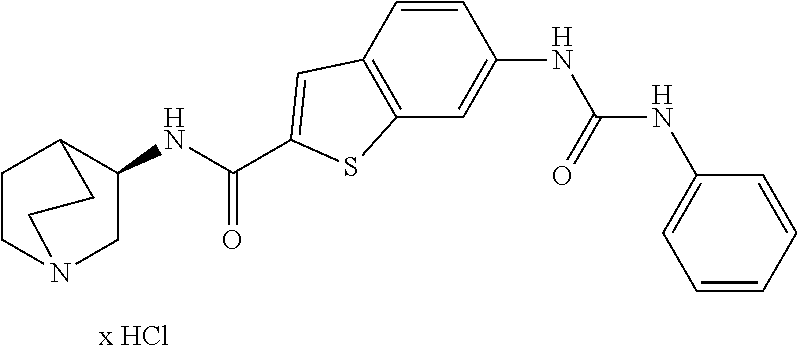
C1(NC(=O)C2=CC3=C(C=C(NC(=O)NC4=CC=CC=C4)C=C3)S2)CN2CCC1CC2
